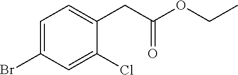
C1=C(Br)C=C(Cl)C(CC(OCC)=O)=C1
